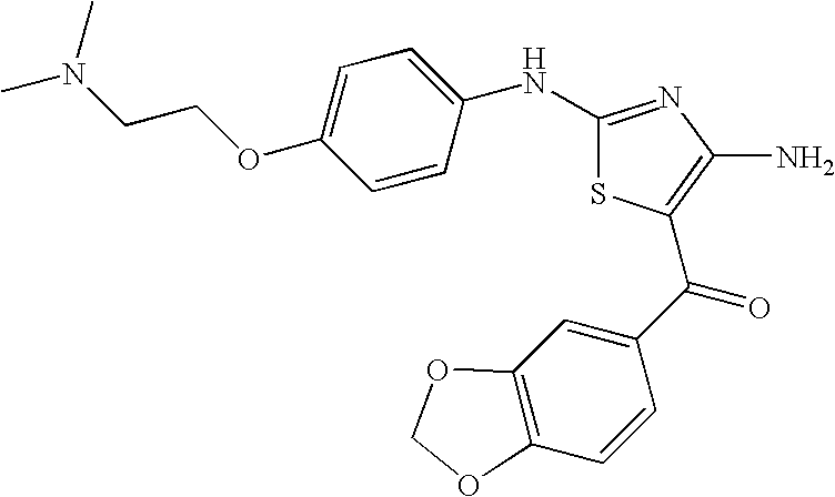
C1(NC2=CC=C(OCCN(C)C)C=C2)=NC(N)=C(C(C2=CC3=C(C=C2)OCO3)=O)S1
